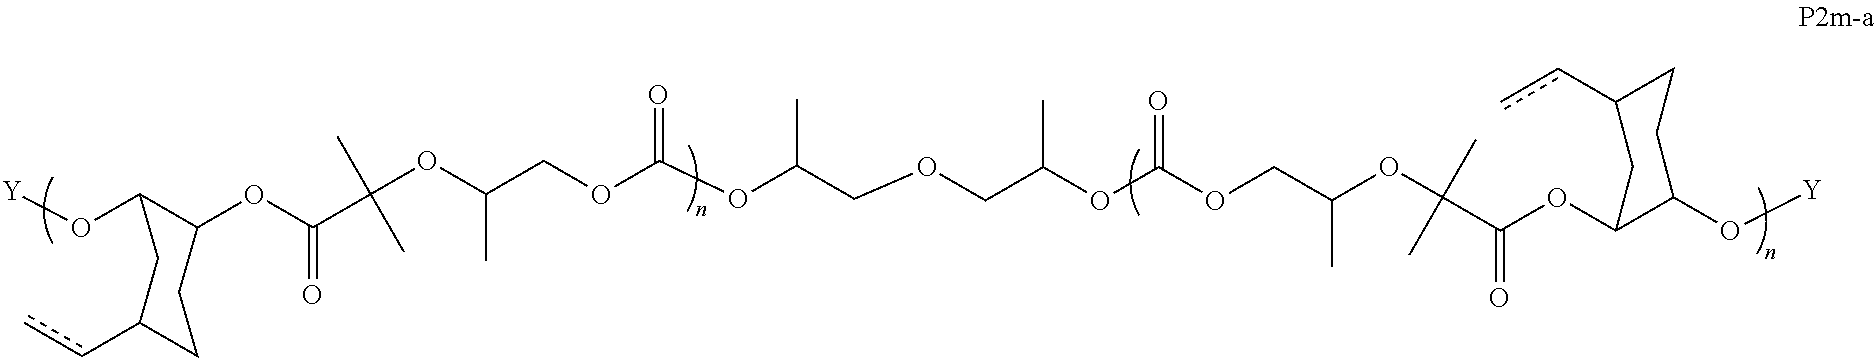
[Y]OC1C(OC(=O)C(OC(COC(OC(COCC(OC(OCC(OC(C)(C)C(OC2C(O[Y])CCC(cc)C2)=O)C)=O)C)C)=O)C)(C)C)CCC(cc)C1
